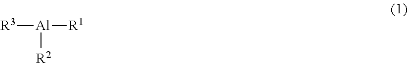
[R3][Al]([R2])[R1]
